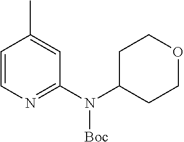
C1=CN=C(N(C2CCOCC2)[Boc])C=C1C
